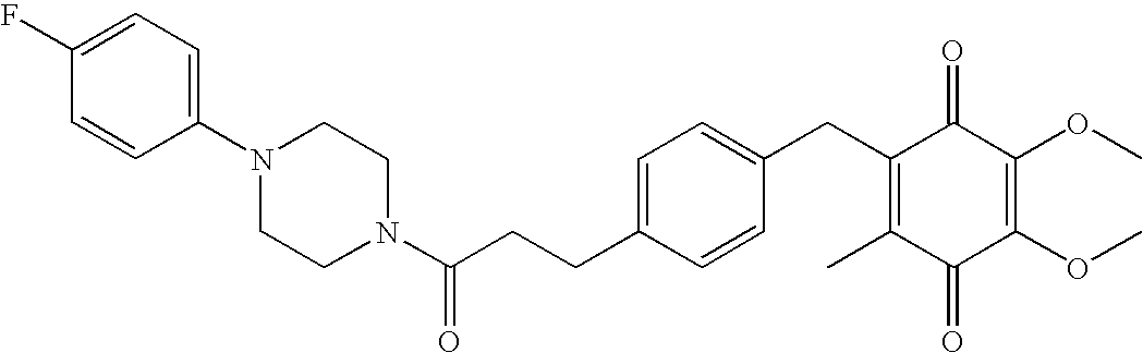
C1(=O)C(C)=C(CC2=CC=C(CCC(=O)N3CCN(C4=CC=C(F)C=C4)CC3)C=C2)C(=O)C(OC)=C1OC
